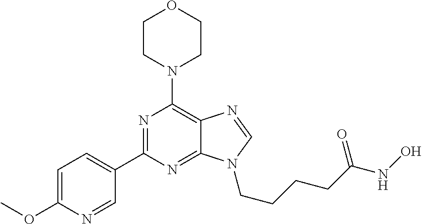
C1CN(C2=C3C(=NC(C4=CC=C(OC)N=C4)=N2)N(CCCCC(NO)=O)C=N3)CCO1
